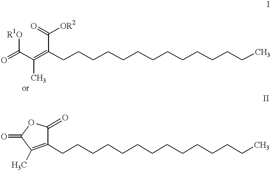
[R1O]C(C(=C(C(=O)[OR2])CCCCCCCCCCCCCC)C)=O.C1(CCCCCCCCCCCCCC)=C(C)C(=O)OC1=O
